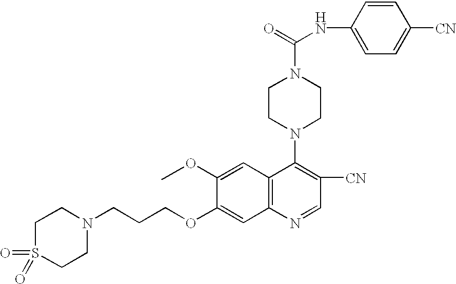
C1(NC(=O)N2CCN(C3=C([CN])C=NC4=C3C=C(OC)C(OCCCN3CCS(=O)(=O)CC3)=C4)CC2)=CC=C([CN])C=C1
